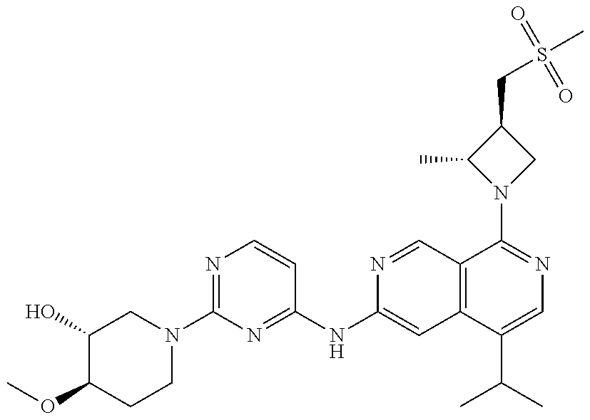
C1(O)C(OC)CCN(C2=NC=CC(NC3=CC4=C(C=N3)C(N3CC(CS(C)(=O)=O)C3C)=NC=C4C(C)C)=N2)C1
